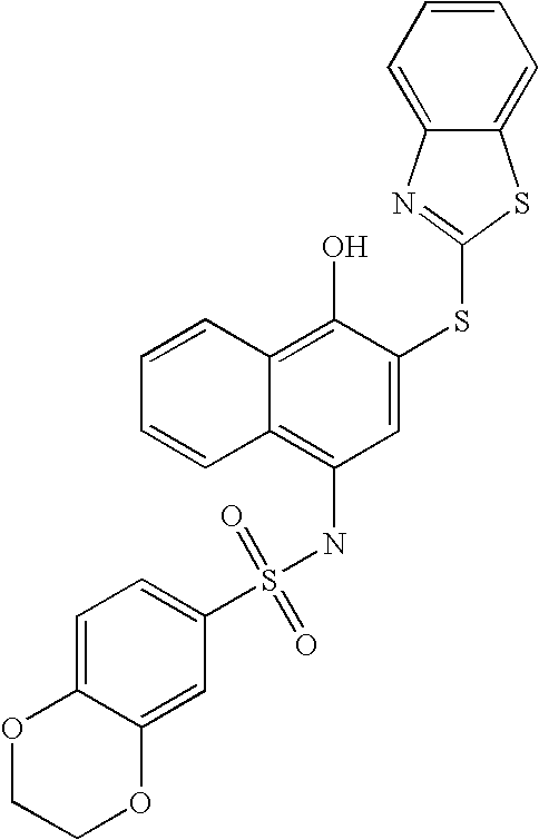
C1=CC=CC2=C(O)C(SC3=NC4=CC=CC=C4S3)=CC(NS(C3=CC=C4C(=C3)OCCO4)(=O)=O)=C12
